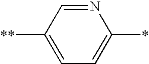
N1=CC([**])=CC=C1*
